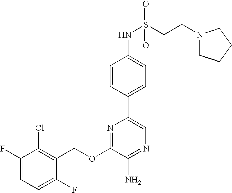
C1(OCC2=C(Cl)C(F)=CC=C2F)=NC(C2=CC=C(NS(CCN3CCCC3)(=O)=O)C=C2)=CN=C1N
